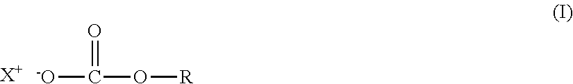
[-O]C(O[R])=O.[X+]
